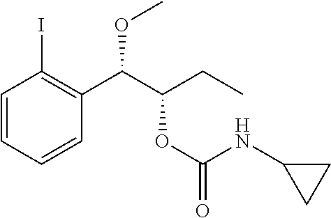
C1=CC=CC(C(C(CC)OC(=O)NC2CC2)OC)=C1I
